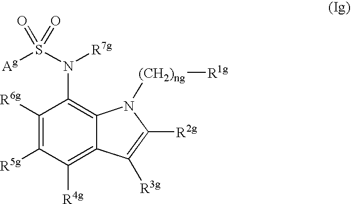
C1([R6g])=C([R5g])C([R4g])=C2C(=C1N(S([Ag])(=O)=O)[R7g])N([(CH2)ng][R1g])C([R2g])=C2[R3g]
